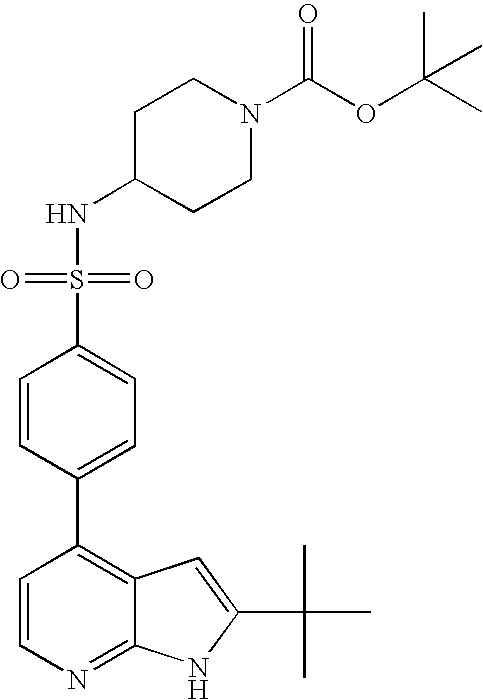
C1=CN=C2C(=C1C1=CC=C(S(NC3CCN(C(OC(C)(C)C)=O)CC3)(=O)=O)C=C1)C=C(C(C)(C)C)N2
